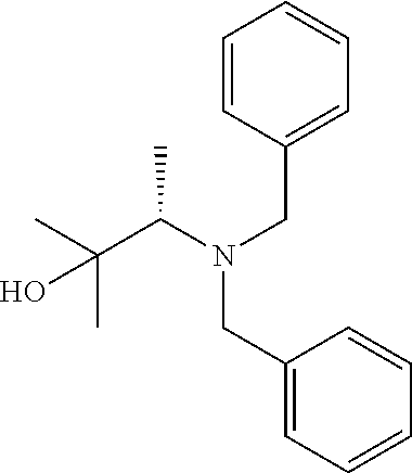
C1(CN(C(C(C)(C)O)C)CC2=CC=CC=C2)=CC=CC=C1
